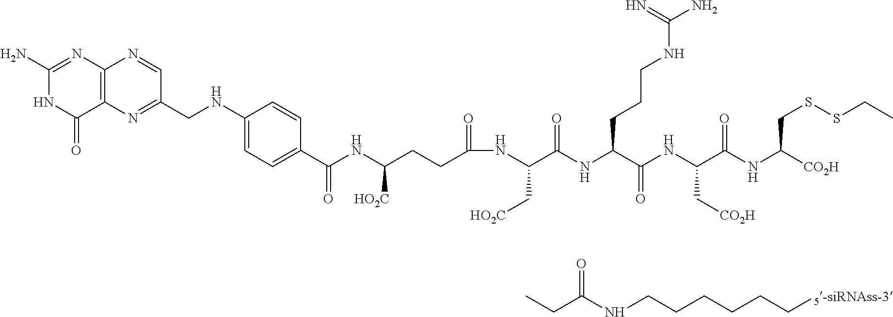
C1(N)=NC2=C(C(=O)N1)N=C(CNC1=CC=C(C(NC(CCC(NC(C(NC(C(NC(C(NC([CO2H])CSSCC)=O)C[CO2H])=O)CCCNC(N)=N)=O)C[HO2C])=O)[HO2C])=O)C=C1)C=N2.C(C(NCCCCCC[5-siRNAss-3])=O)C
